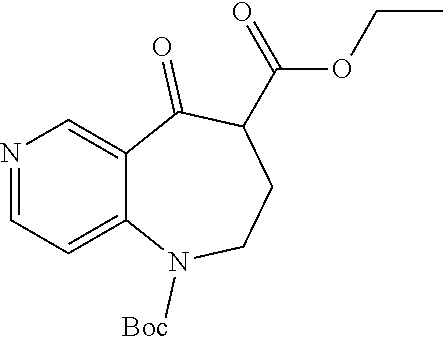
N1=CC=C2C(=C1)C(=O)C(C(OCC)=O)CCN2[Boc]
